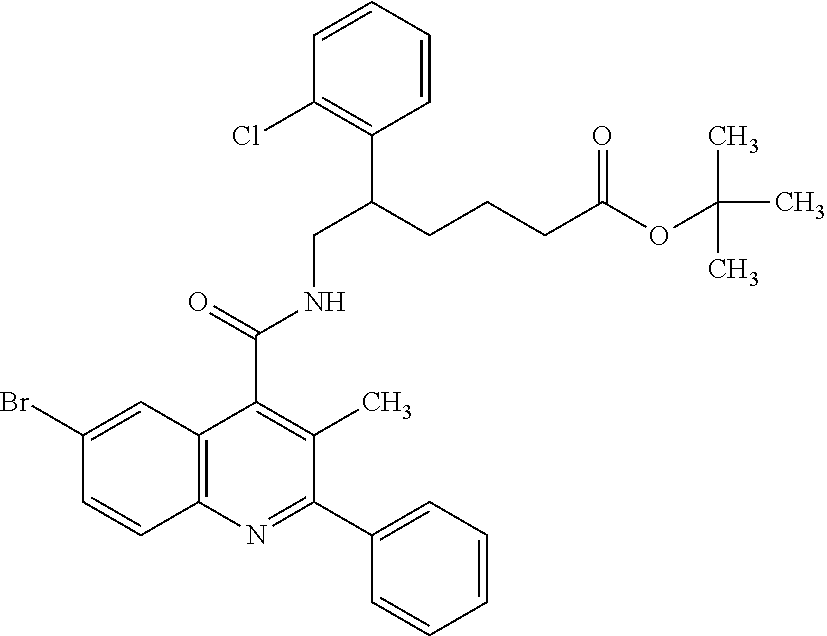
C1=CC2=C(C=C1Br)C(C(=O)NCC(CCCC(=O)OC(C)(C)C)C1=C(Cl)C=CC=C1)=C(C)C(C1=CC=CC=C1)=N2
